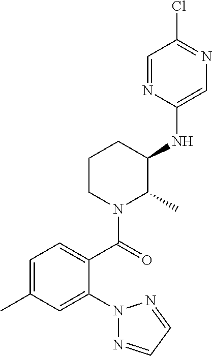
C1(NC2C(C)N(C(=O)C3=CC=C(C)C=C3N3N=CC=N3)CCC2)=CN=C(Cl)C=N1
